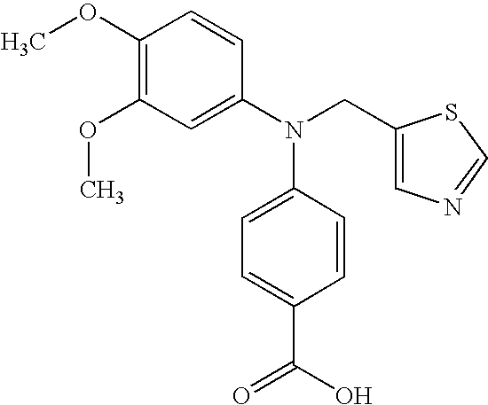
C1(OC)=C(OC)C=C(N(CC2=CN=CS2)C2=CC=C(C(O)=O)C=C2)C=C1
